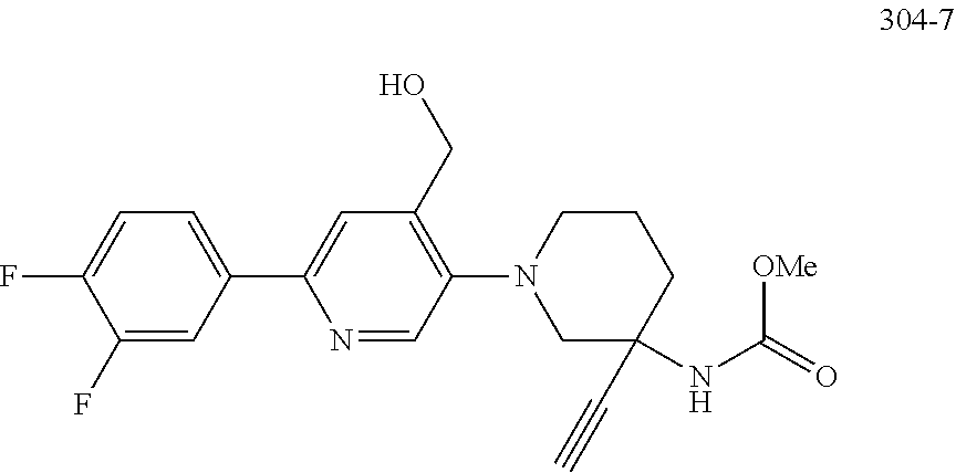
FC1=CC=C(C2=CC(CO)=C(N3CC(NC([OMe])=O)(C#C)CCC3)C=N2)C=C1F
